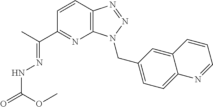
C1=CC2=C(N=C1C(C)=NNC(=O)OC)N(CC1=CC=C3C(=C1)C=CC=N3)N=N2
